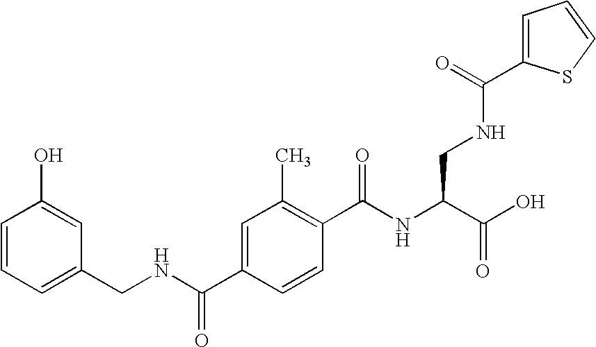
C1=CC=C(CNC(C2=CC(C)=C(C(NC(C(O)=O)CNC(C3=CC=CS3)=O)=O)C=C2)=O)C=C1O
